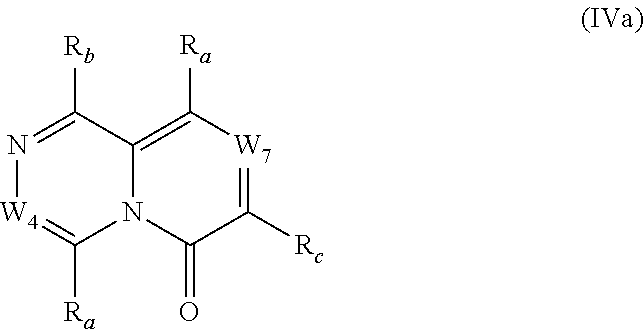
N1=C([Rb])C2=C([Ra])[W7]=C([Rc])C(=O)N2C([Ra])=[W4]1
